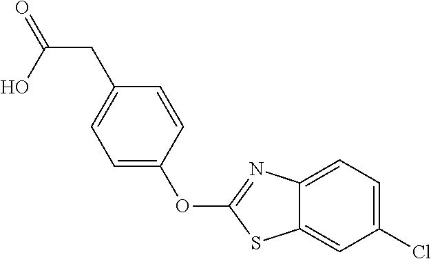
C1=C(OC2=NC3=CC=C(Cl)C=C3S2)C=CC(CC(=O)O)=C1
